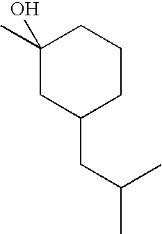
C1(O)(C)CC(CC(C)C)CCC1
